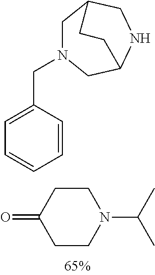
C1CC(=O)CCN1C(C)C.C1=CC(CN2CC3CNC(C2)CC3)=CC=C1
